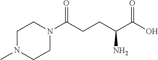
C1N(C)CCN(C(CCC(C(O)=O)N)=O)C1
